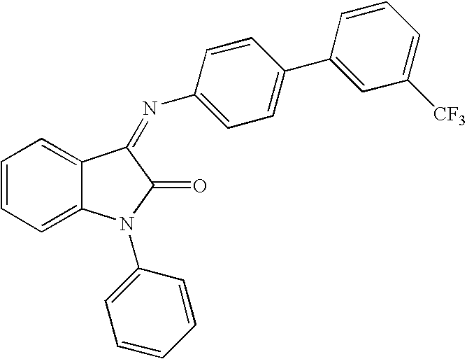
C1=CC=C2C(=C1)C(=NC1=CC=C(C3=CC([CF3])=CC=C3)C=C1)C(=O)N2C1=CC=CC=C1
